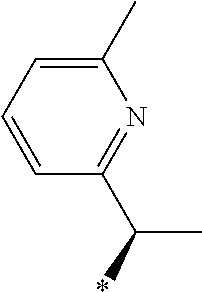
C1=CC(C(C)*)=NC(C)=C1
